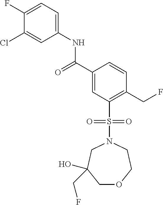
C1(F)=CC=C(NC(C2=CC(S(=O)(=O)N3CC(O)(CF)COCC3)=C(CF)C=C2)=O)C=C1Cl
